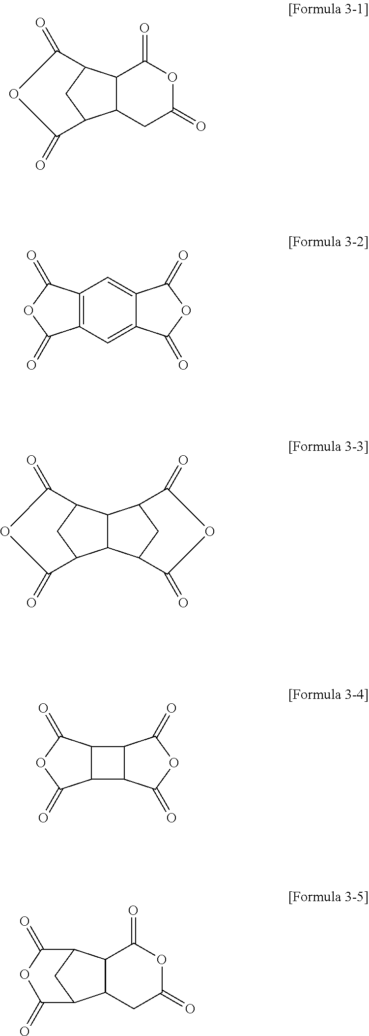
C12C(CC(=O)OC1=O)C1CC2C(=O)OC1=O.C12=C(C=C3C(=C1)C(=O)OC3=O)C(=O)OC2=O.C12CC(C(=O)OC1=O)C1C2C2CC1C(=O)OC2=O.C12C(CC(=O)OC1=O)C1CC2C(=O)OC1=O.C12C(C3C1C(=O)OC3=O)C(=O)OC2=O
